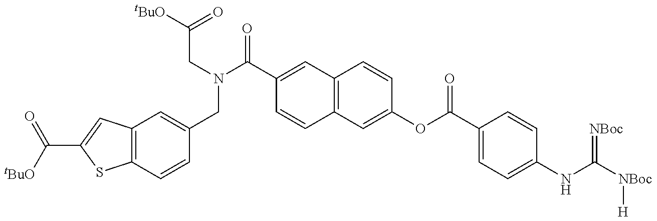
C12=C(C=C(C(=O)[tBuO])S1)C=C(CN(CC(=O)[tBuO])C(=O)C1=CC3=C(C=C1)C=C(OC(C1=CC=C(NC([NBoc][H])=[NBoc])C=C1)=O)C=C3)C=C2
